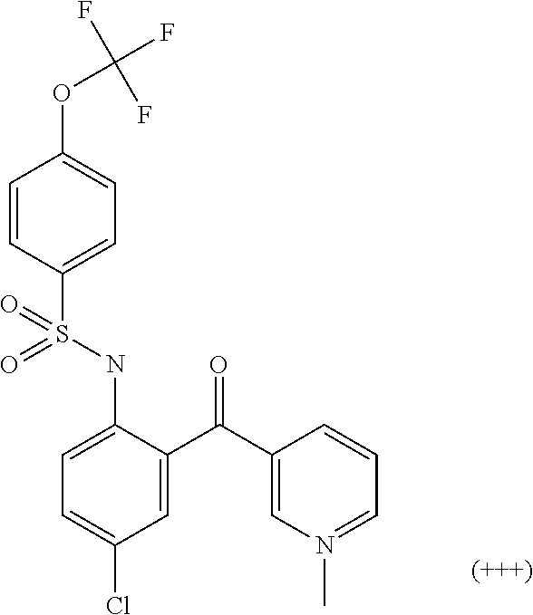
C1=CC(S(NC2=CC=C(Cl)C=C2C(C2=CN(C)=CC=C2)=O)(=O)=O)=CC=C1OC(F)(F)F
